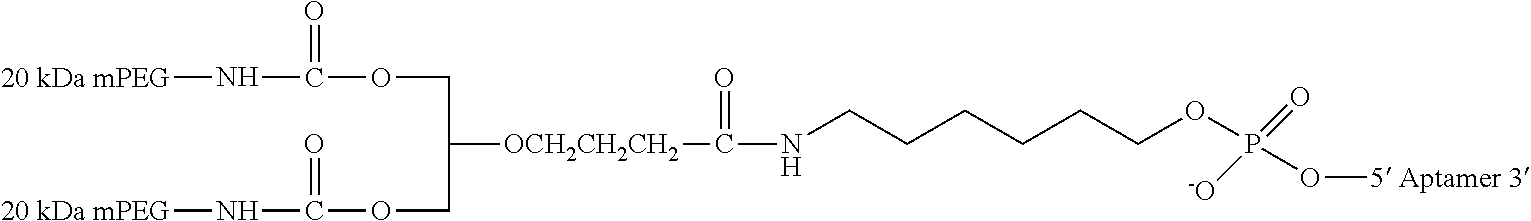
[OCH2CH2CH2](C(COC(N[20 kDa mPEG])=O)COC(N[20 kDa mPEG])=O)C(NCCCCCCOP(=O)([-O])O[5 Aptamer 3])=O
